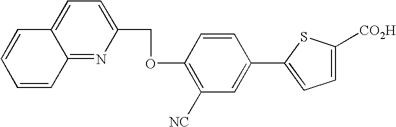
C1(OCC2=CC=C3C(=N2)C=CC=C3)=C([NC])C=C(C2=CC=C([CO2H])S2)C=C1
